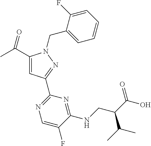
C1(C(=O)C)=CC(C2=NC=C(F)C(NCC(C(=O)O)C(C)C)=N2)=NN1CC1=CC=CC=C1F
